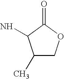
C1(C)COC(=O)C1N
